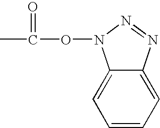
C12=CC=CC=C1N=NN2OC(=O)C
